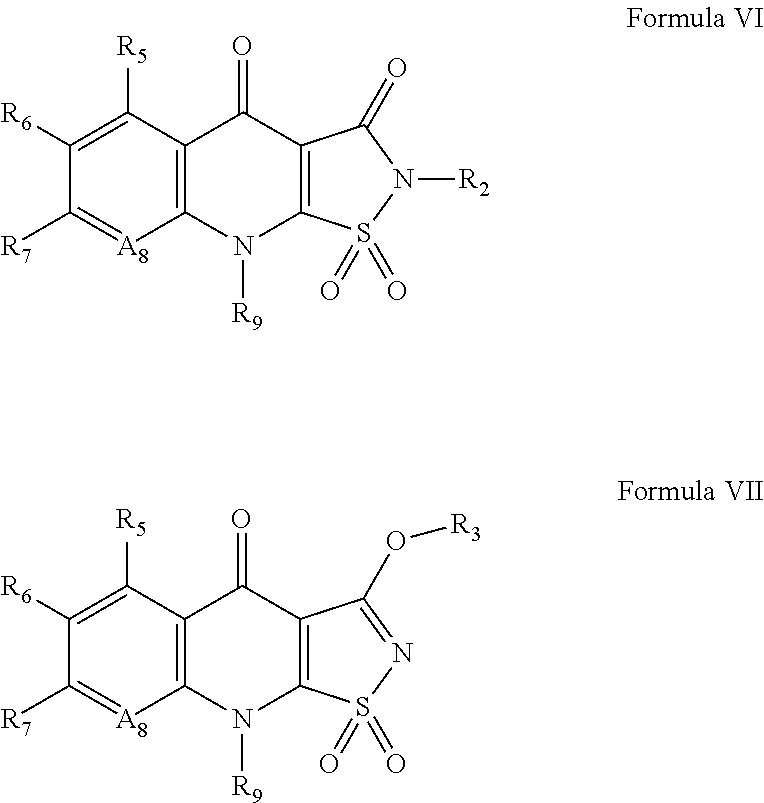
C1([R6])=C([R5])C2=C([A8]=C1[R7])N([R9])C1=C(C2=O)C(=O)N([R2])S1(=O)=O.C1([R6])=C([R5])C2=C([A8]=C1[R7])N([R9])C1=C(C2=O)C(O[R3])=NS1(=O)=O
